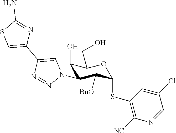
C1(O)C(N2C=C(C3=CSC(N)=N3)N=N2)C([BnO])C(SC2=C([NC])N=CC(Cl)=C2)OC1CO
